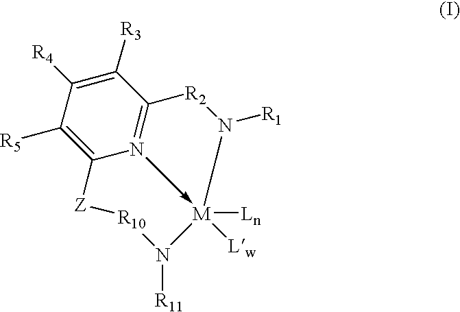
C1([R3])=C([R4])C([R5])=C2N3->[M]([Lw])([Ln])(N([R1])[R2]C=31)N([R11])[R10][Z]2
